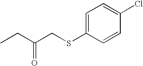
C1=C(SCC(CC)=O)C=CC(Cl)=C1
